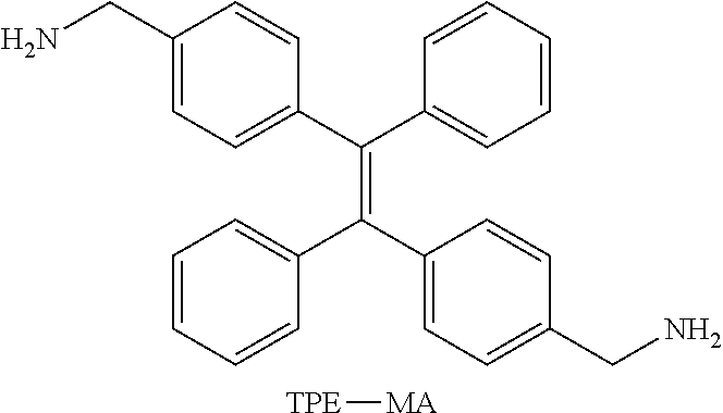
C1(CN)=CC=C(C(C2=CC=CC=C2)=C(C2=CC=C(CN)C=C2)C2=CC=CC=C2)C=C1.[TPE][MA]
